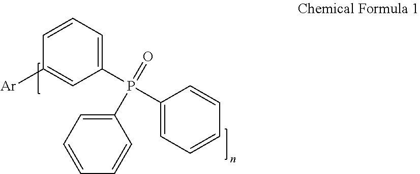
C1(P(C2=CC=CC([Ar])=C2)(=O)C2=CC=CC=C2)=CC=CC=C1
